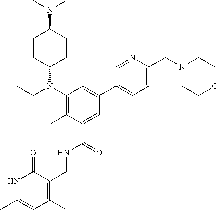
N1C(C)=CC(C)=C(CNC(C2=CC(C3=CC=C(CN4CCOCC4)N=C3)=CC(N(CC)C3CCC(N(C)C)CC3)=C2C)=O)C1=O
